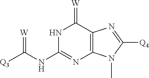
N1C(NC([Q3])=[W])=NC2=C(C1=[W])N=C([Q4])N2C
